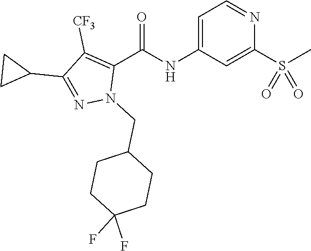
C1=C(NC(C2=C([CF3])C(C3CC3)=NN2CC2CCC(F)(F)CC2)=O)C=C(S(C)(=O)=O)N=C1
